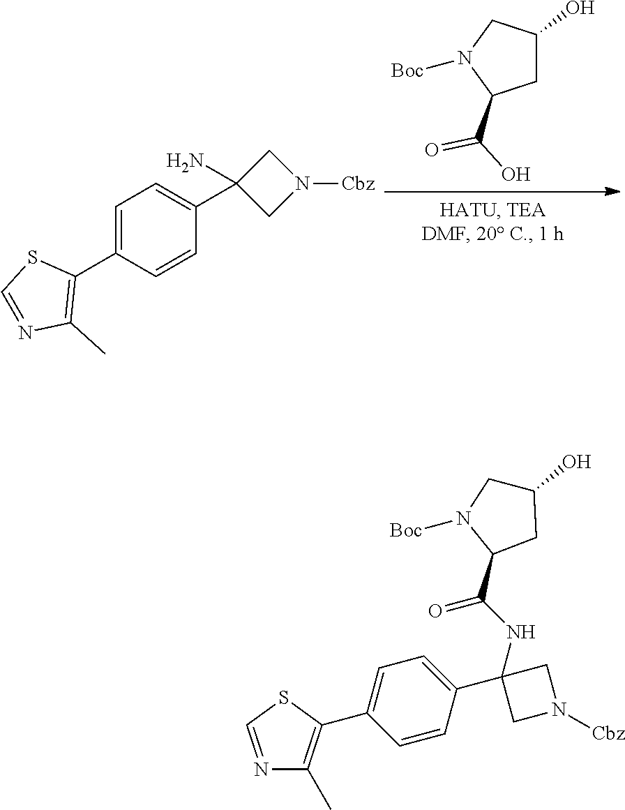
C1=C(C2=C(C)N=CS2)C=CC(C2(N)CN([Cbz])C2)=C1.C1(O)CC(C(O)=O)N([Boc])C1.N1=CSC(C2=CC=C(C3(NC(C4CC(O)CN4[Boc])=O)CN([Cbz])C3)C=C2)=C1C
